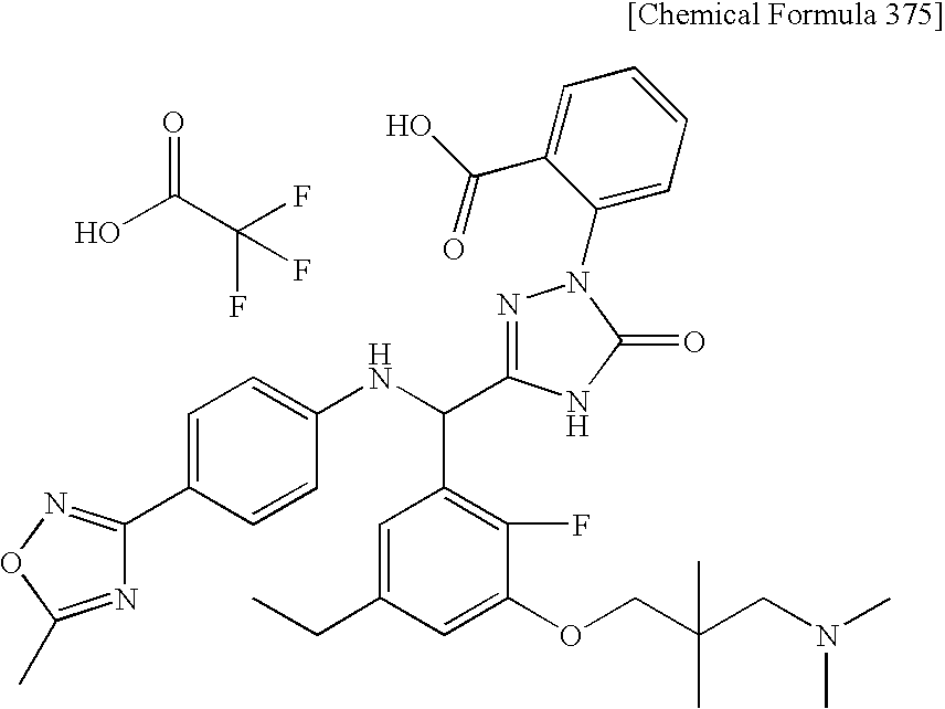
FC(C(O)=O)(F)F.C1=C(C2=NOC(C)=N2)C=CC(NC(C2=C(F)C(OCC(CN(C)C)(C)C)=CC(CC)=C2)C2=NN(C3=CC=CC=C3C(O)=O)C(=O)N2)=C1
